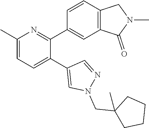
C1(C)=CC=C(C2=CN(CC3(C)CCCC3)N=C2)C(C2=CC3=C(C=C2)CN(C)C3=O)=N1
